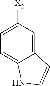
C1([X2])=CC=C2C(=C1)C=CN2
